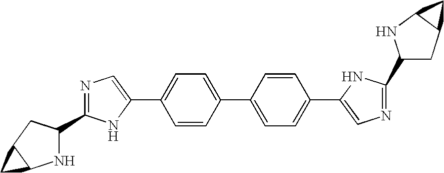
C1=CC(C2=CC=C(C3=CN=C(C4CC5C(N4)C5)N3)C=C2)=CC=C1C1=CN=C(C2NC3C(C2)C3)N1
